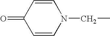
C1=CC(=O)C=CN1CC
